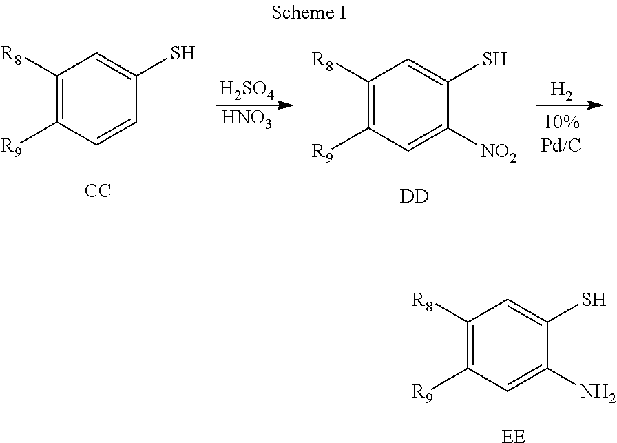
C1([R8])=C([R9])C=C(N)C(S)=C1.[EE].C1([R8])=C([R9])C=CC(S)=C1.[H2SO4].[HNO3].[CC].[H2].C1([R8])=C([R9])C=C([NO2])C(S)=C1.[DD]
